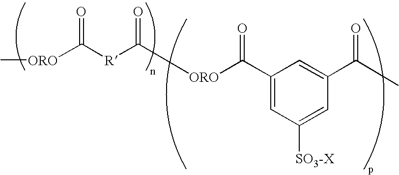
C1(C([ORO]C([R]C([ORO]C)=O)=O)=O)=CC([SO3-X])=CC(C(C)=O)=C1
